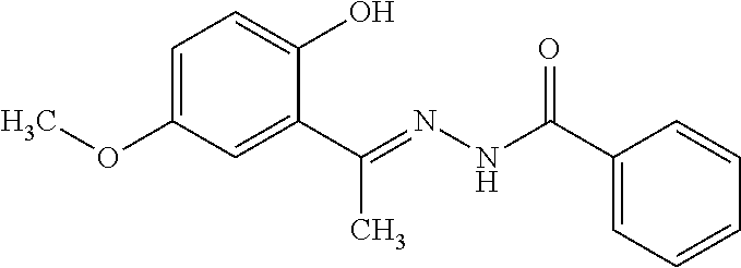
C1=C(OC)C=C(C(=NNC(C2=CC=CC=C2)=O)C)C(O)=C1
